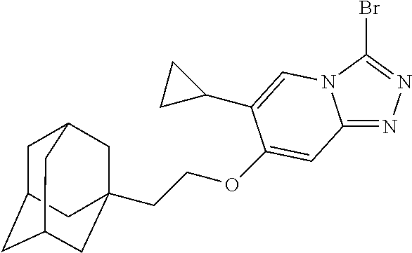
C1C2CC3CC(CCOC4=CC5=NN=C(Br)N5C=C4C4CC4)(CC1C3)C2
